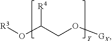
O(C(CO[GX])[R4])[R3]
